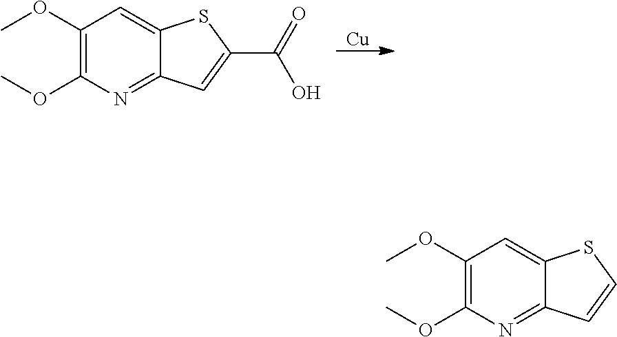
[Cu].C1(OC)=C(OC)N=C2C(=C1)SC(C(O)=O)=C2.C1(OC)=C(OC)N=C2C(=C1)SC=C2
